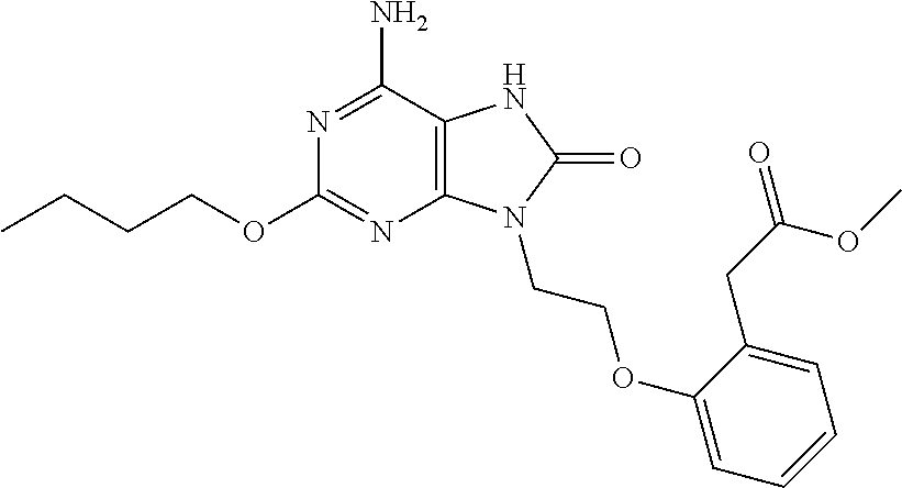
C1(N)=NC(OCCCC)=NC2=C1NC(=O)N2CCOC1=CC=CC=C1CC(=O)OC
